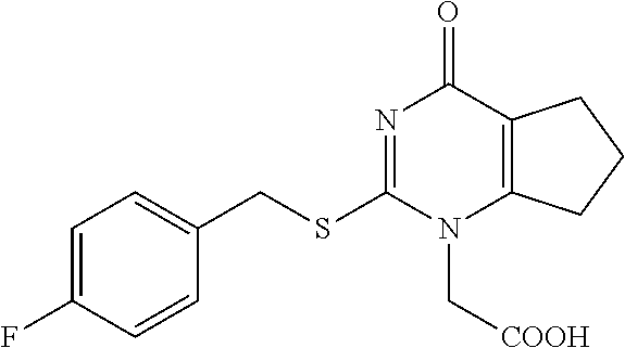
C1=C(F)C=CC(CSC2=NC(=O)C3=C(N2C[COOH])CCC3)=C1
